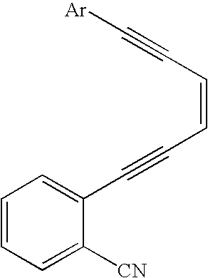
C1=CC=C([CN])C(C#CC=CC#C[Ar])=C1
